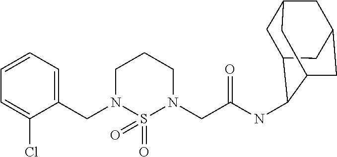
C(N1CCCN(CC(=O)NC2C3CC4CC(CC2C4)C3)S1(=O)=O)C1=CC=CC=C1Cl
